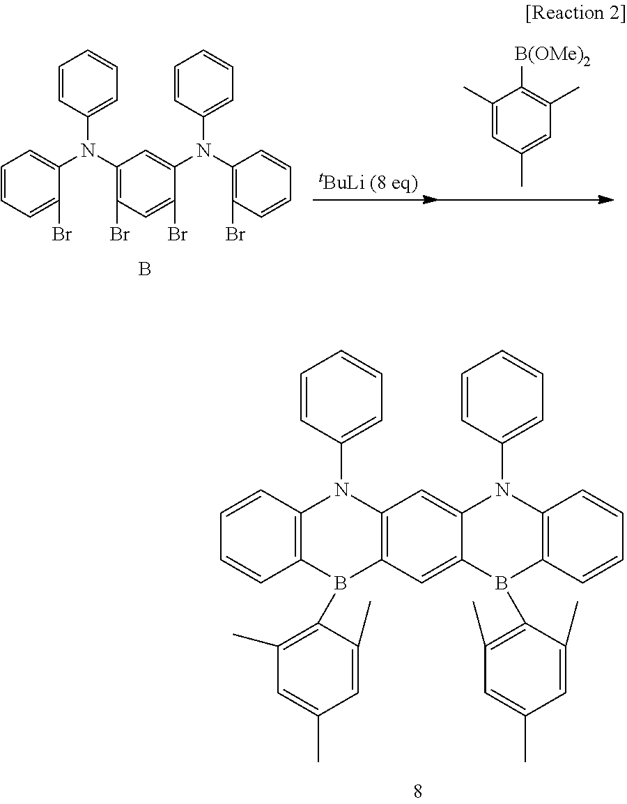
C1=CC=C(Br)C(N(C2=C(Br)C=C(Br)C(N(C3=C(Br)C=CC=C3)C3=CC=CC=C3)=C2)C2=CC=CC=C2)=C1.B.C1(C)=CC(C)=CC(C)=C1[B(OMe)2].C1=CC2=C(C=C1)B(C1=C(C)C=C(C)C=C1C)C1=C(N2C2=CC=CC=C2)C=C2C(=C1)B(C1=C(C)C=C(C)C=C1C)C1=C(N2C2=CC=CC=C2)C=CC=C1
